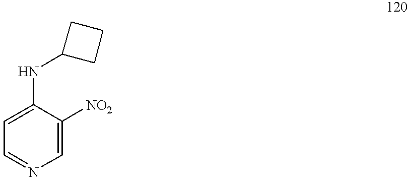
N(C1=CC=NC=C1[NO2])C1CCC1
